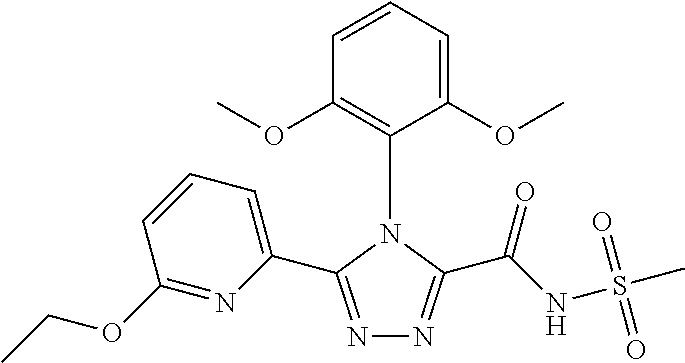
N1=C(C2=CC=CC(OCC)=N2)N(C2=C(OC)C=CC=C2OC)C(C(NS(C)(=O)=O)=O)=N1
